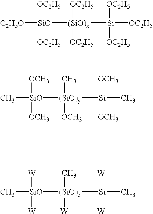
[OC2H5][SiO]([C2H5O])([OC2H5])[(SiO)x]([OC2H5])([OC2H5])[Si]([OC2H5])([OC2H5])[OC2H5].[W][SiO](C)([W])[(SiO)z](C)([W])[Si]([W])(C)[W].[OCH3][SiO](C)([OCH3])[(SiO)y](C)([OCH3])[Si]([OCH3])(C)[OCH3]
